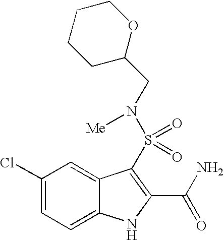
C1(Cl)=CC=C2C(=C1)C(S(=O)(=O)N([Me])CC1OCCCC1)=C(C(N)=O)N2
